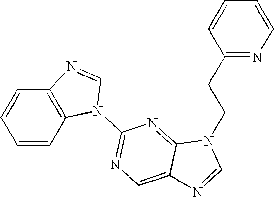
C1=CC=CC2=C1N=CN2C1=NC=C2C(=N1)N(CCC1=NC=CC=C1)C=N2
